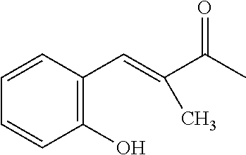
C1(O)=C(C=C(C(C)=O)C)C=CC=C1
